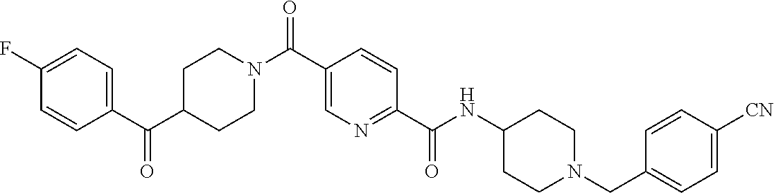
N(C(C1=NC=C(C(N2CCC(C(C3=CC=C(F)C=C3)=O)CC2)=O)C=C1)=O)C1CCN(CC2=CC=C([CN])C=C2)CC1
